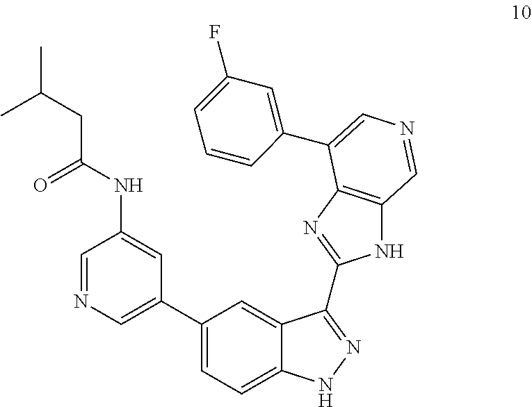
N1C2=C(N=C1C1=NNC3=CC=C(C4=CN=CC(NC(CC(C)C)=O)=C4)C=C31)C(C1=CC(F)=CC=C1)=CN=C2
